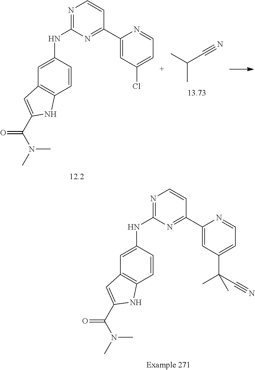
N1=C(NC2=CC3=C(C=C2)NC(C(=O)N(C)C)=C3)N=C(C2=CC(C(C#N)(C)C)=CC=N2)C=C1.C(C)(C)C#N.N1=C(NC2=CC3=C(C=C2)NC(C(=O)N(C)C)=C3)N=C(C2=CC(Cl)=CC=N2)C=C1
